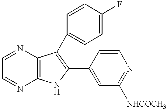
C12=C(N=CC=N1)C(C1=CC=C(F)C=C1)=C(C1=CC([NHCOCH3])=NC=C1)N2
